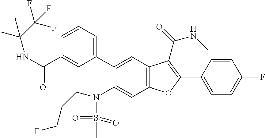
C1=CC(C2=C(C(=O)NC)C3=C(C=C(N(S(C)(=O)=O)CCCF)C(C4=CC=CC(C(NC(C)(C)C(F)(F)F)=O)=C4)=C3)O2)=CC=C1F
